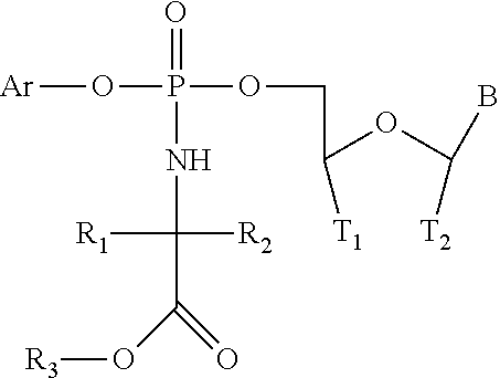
[Ar]OP(=O)(NC([R1])(C(=O)O[R3])[R2])OCC(OC([T2])B)[T1]
